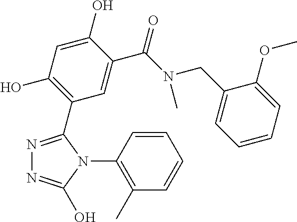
N1=C(C2=C(O)C=C(O)C(C(N(CC3=CC=CC=C3OC)C)=O)=C2)N(C2=C(C)C=CC=C2)C(O)=N1
